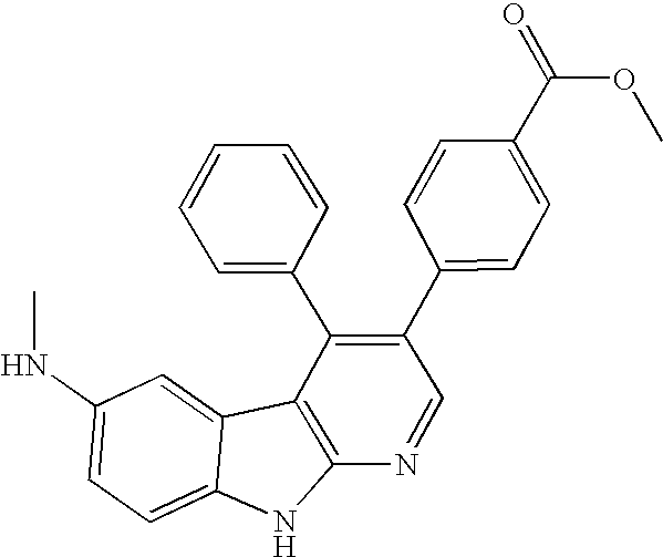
N(C1=CC=C2C(=C1)C1=C(N2)N=CC(C2=CC=C(C(OC)=O)C=C2)=C1C1=CC=CC=C1)C
